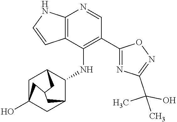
C12=C(C(NC3C4CC5(O)CC3CC(C5)C4)=C(C3=NC(C(O)(C)C)=NO3)C=N1)C=CN2
